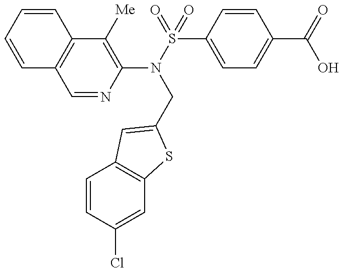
C1=CC=CC2=C1C=NC(N(S(=O)(C1=CC=C(C(=O)O)C=C1)=O)CC1=CC3=C(C=C(Cl)C=C3)S1)=C2[Me]
